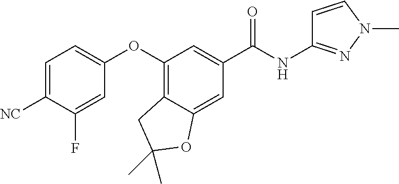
C1=C([NC])C(F)=CC(OC2=C3C(=CC(C(NC4=NN(C)C=C4)=O)=C2)OC(C)(C)C3)=C1
